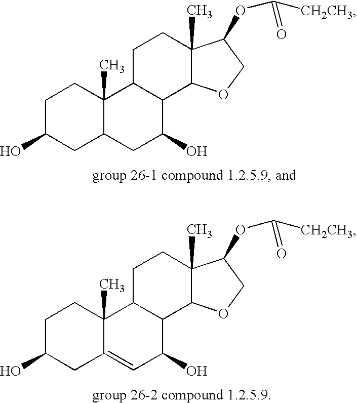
C1C(O)CC2C(C)(C1)C1C(C(O)C2)C2C(C)(CC1)C(OC([CH2CH3])=O)CO2.C1C(O)CC2=CC(O)C3C(C2(C)C1)CCC1(C)C3OCC1OC([CH2CH3])=O
